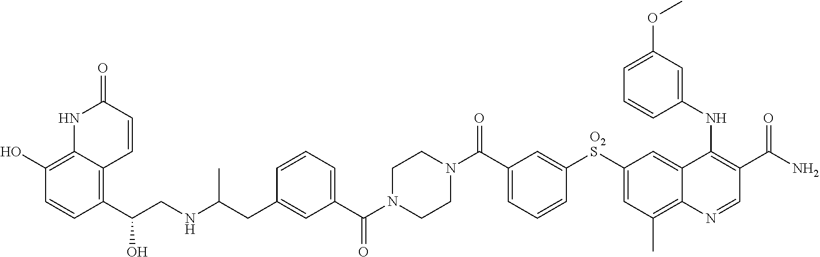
N1(C(C2=CC=CC([O2S]C3=CC(C)=C4C(=C3)C(NC3=CC(OC)=CC=C3)=C(C(N)=O)C=N4)=C2)=O)CCN(C(C2=CC=CC(CC(NCC(C3=C4C(=C(O)C=C3)NC(=O)C=C4)O)C)=C2)=O)CC1
